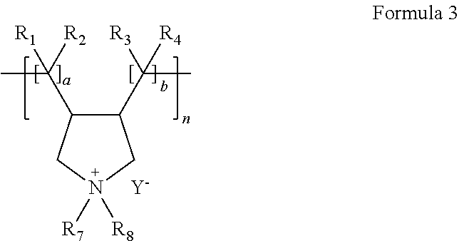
[Y].[R8]N1([R7])CC(C(C)([R4])[R3])C(C(C)([R2])[R1])C1
